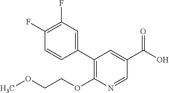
C1(C2=C(OCCOC)N=CC(C(O)=O)=C2)=CC(F)=C(F)C=C1
